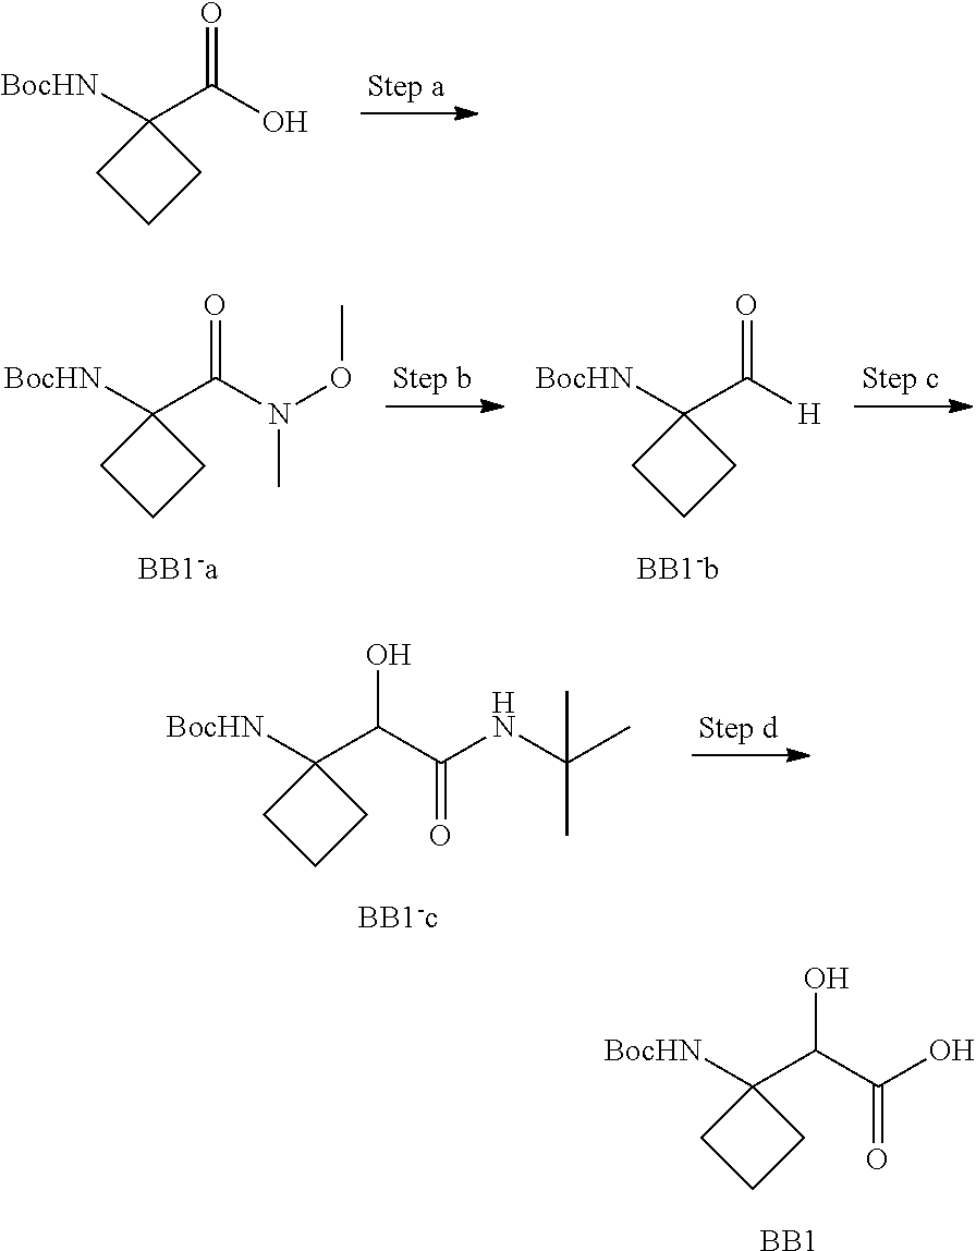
[BocHN]C1(C(O)=O)CCC1.[BocHN]C1(C(C(O)=O)O)CCC1.[BB1].[BocHN]C1(C([H])=O)CCC1.[BocHN]C1(C(N(OC)C)=O)CCC1.[BocHN]C1(C(C(NC(C)(C)C)=O)O)CCC1
